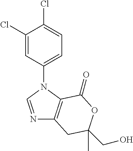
N1=CN(C2=CC=C(Cl)C(Cl)=C2)C2=C1CC(CO)(C)OC2=O
